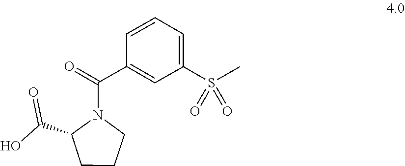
OC(C1CCCN1C(C1=CC(S(C)(=O)=O)=CC=C1)=O)=O
